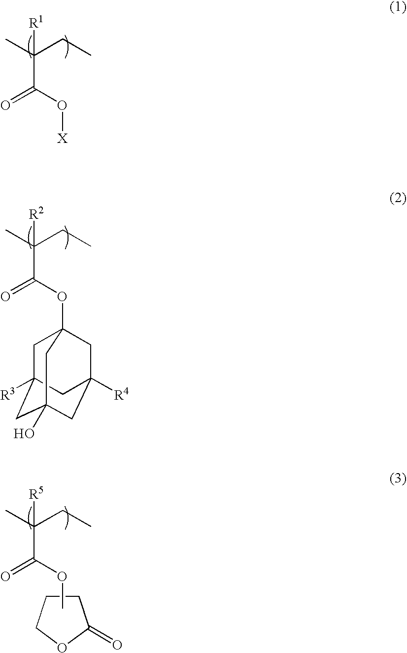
[R1]C(C)(CC)C(=O)O[X].[R2]C(C)(CC)C(=O)OC12CC3([R3])CC(O)(CC([R4])(C1)C3)C2.C1OC(=O)CC1.[R5]C(C)(CC)C(=O)OC
